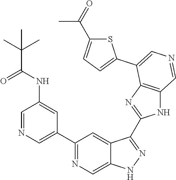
C1(C2=CN=CC(NC(=O)C(C)(C)C)=C2)=NC=C2C(=C1)C(C1=NC3=C(N1)C=NC=C3C1=CC=C(C(C)=O)S1)=NN2
